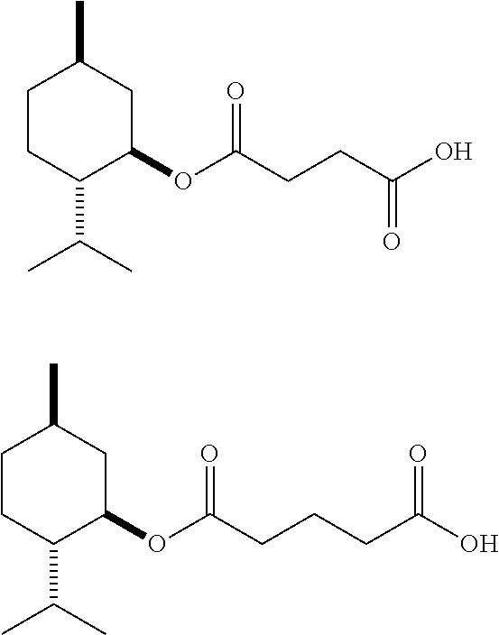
C1CC(C(C)C)C(OC(CCC(O)=O)=O)CC1C.C1CC(C(C)C)C(OC(CCCC(O)=O)=O)CC1C
